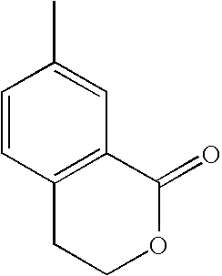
C1=CC2=C(C=C1C)C(=O)OCC2
